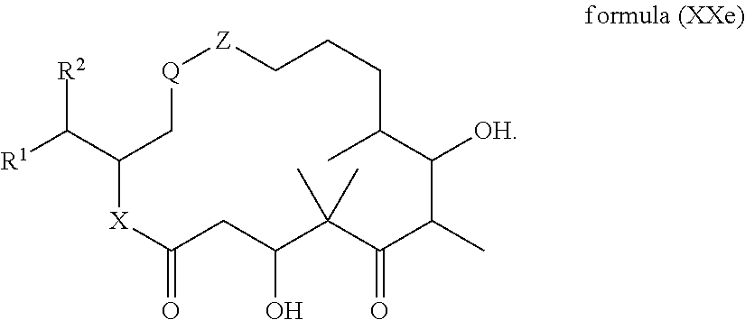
[Q]1CC(C([R2])[R1])[X]C(=O)CC(O)C(C)(C)C(=O)C(C)C([OH])C(C)CCC[Z]1
